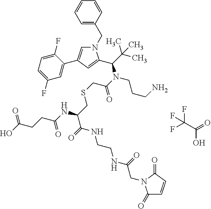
C(CSCC(N(CCCN)C(C(C)(C)C)C1=CC(C2=CC(F)=CC=C2F)=CN1CC1=CC=CC=C1)=O)(C(NCCNC(CN1C(=O)C=CC1=O)=O)=O)NC(CCC(O)=O)=O.OC(C(F)(F)F)=O
